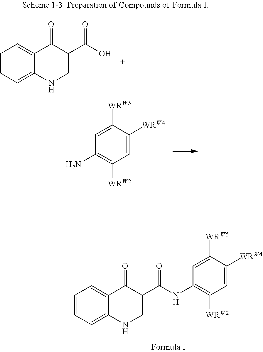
C1=C([WRW5])C([WRW4])=CC([WRW2])=C1NC(C1=CNC2=CC=CC=C2C1=O)=O.C1=CC=C2C(=C1)C(=O)C(C(O)=O)=CN2.C1=C([WRW5])C([WRW4])=CC([WRW2])=C1N
